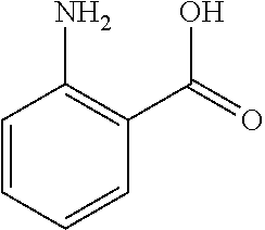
C1=CC=CC(C(=O)O)=C1N
